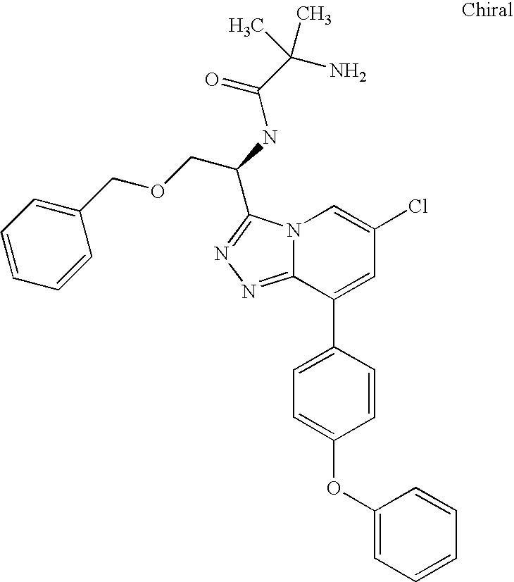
C12=NN=C(C(NC(C(N)(C)C)=O)COCC3=CC=CC=C3)N1C=C(Cl)C=C2C1=CC=C(OC2=CC=CC=C2)C=C1
